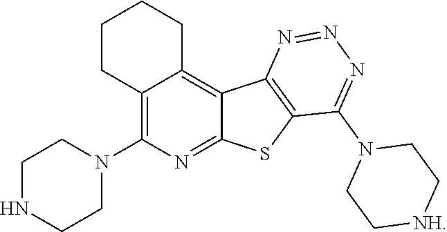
C12=C(N3CCNCC3)N=C3C(=C1CCCC2)C1=C(S3)C(N2CC[NH]CC2)=NN=N1
